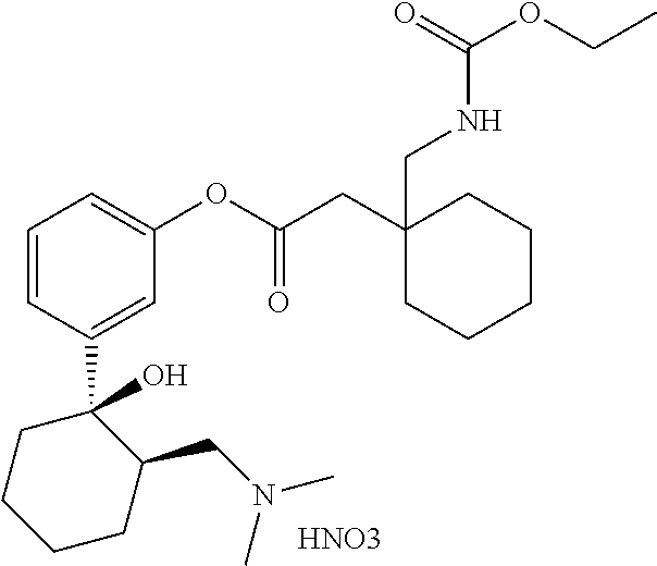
C1(C2(O)CCCCC2CN(C)C)=CC(OC(CC2(CNC(OCC)=O)CCCCC2)=O)=CC=C1.[HNO3]
